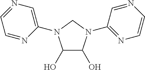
C1(O)C(O)N(C2=NC=CN=C2)CN1C1=CN=CC=N1
